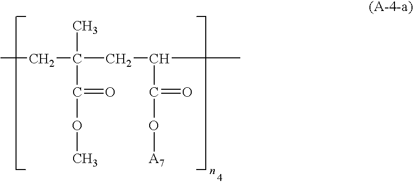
CCC(CC(C)C(O[A7])=O)(C(=O)OC)C
